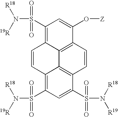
C1(S(N([19R])[R18])(=O)=O)=C2C3=C(C(O[Z])=C1)C=CC1=C3C(=C(S(=O)(=O)N([19R])[R18])C=C1S(N([R18])[R19])(=O)=O)C=C2
